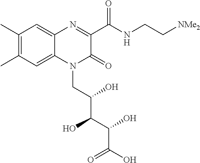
C1(C)=C(C)C=C2C(=C1)N=C(C(NCC[NMe2])=O)C(=O)N2CC(C(C(C(O)=O)O)O)O
